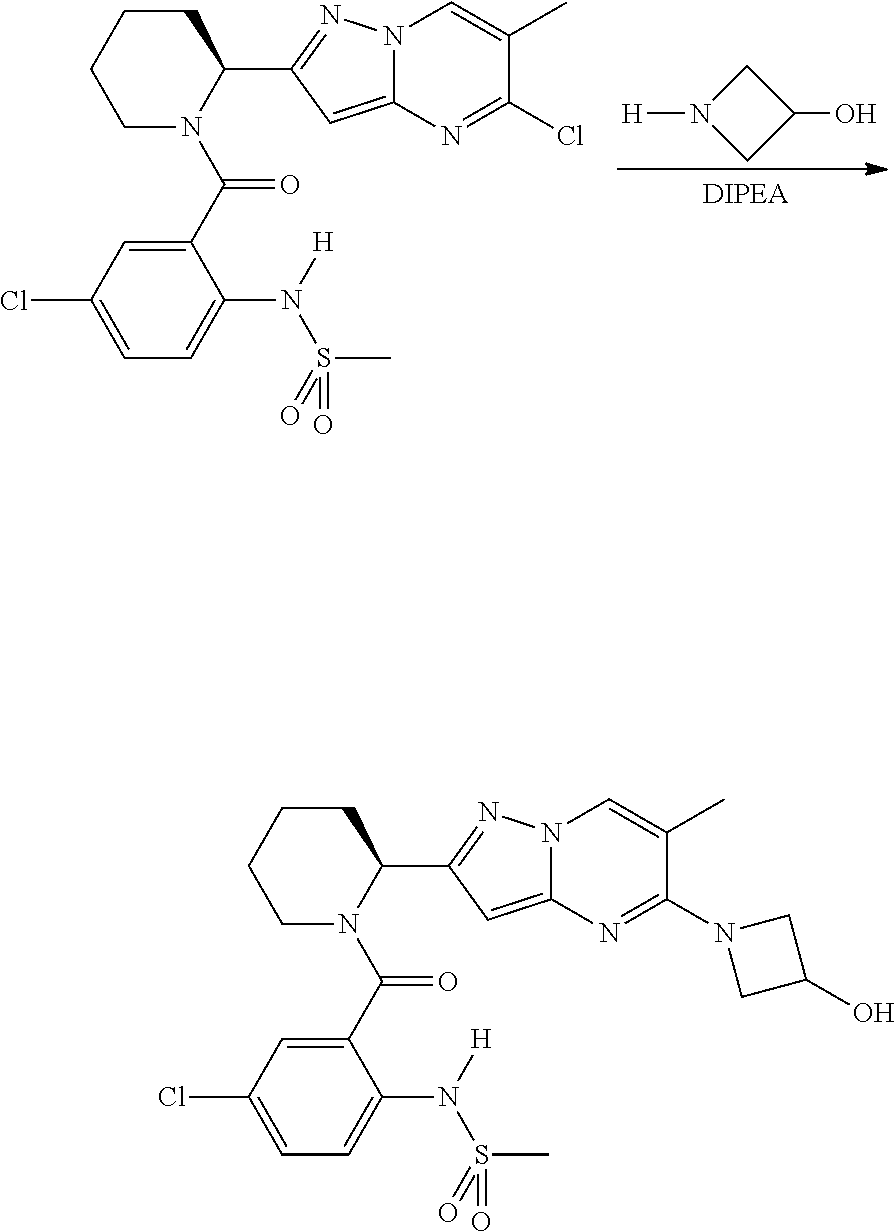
C1N([H])CC1O.C1N(C(C2=CC(Cl)=CC=C2N([H])S(=O)(C)=O)=O)C(C2=NN3C(=C2)N=C(Cl)C(C)=C3)CCC1.C1N(C(C2=CC(Cl)=CC=C2N([H])S(=O)(C)=O)=O)C(C2=NN3C(=C2)N=C(N2CC(O)C2)C(C)=C3)CCC1
